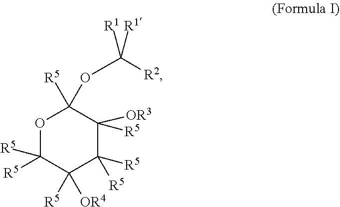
O1C([R5])([R5])C([OR4])([R5])C([R5])([R5])C([OR3])([R5])C1([R5])OC([R2])([R1])[R1]
